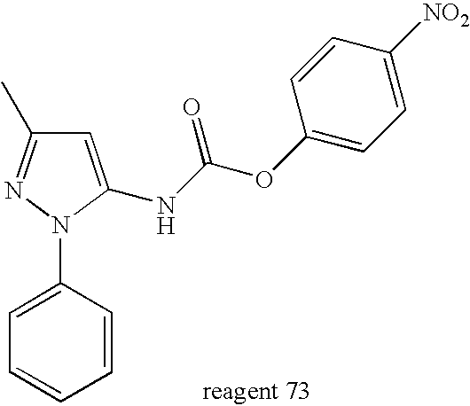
C1=C(NC(OC2=CC=C([NO2])C=C2)=O)N(C2=CC=CC=C2)N=C1C
